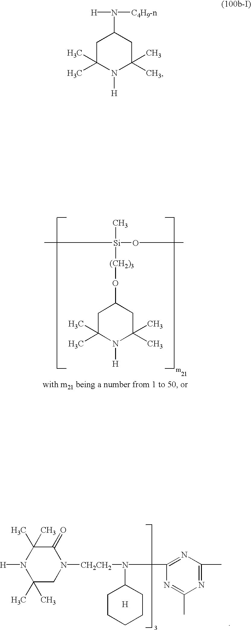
C[Si]([(CH2)3]OC1CC(C)(C)N([H])C(C)(C)C1)(OC)C.C1C(C)(C)N([H])C(C)(C)CC1N([H])[C4H9-n].C1(=O)C(C)(C)N([H])C(C)(C)CN1[CH2CH2]N(C1CCCCC1)C1=NC(C)=NC(C)=N1.[H]
